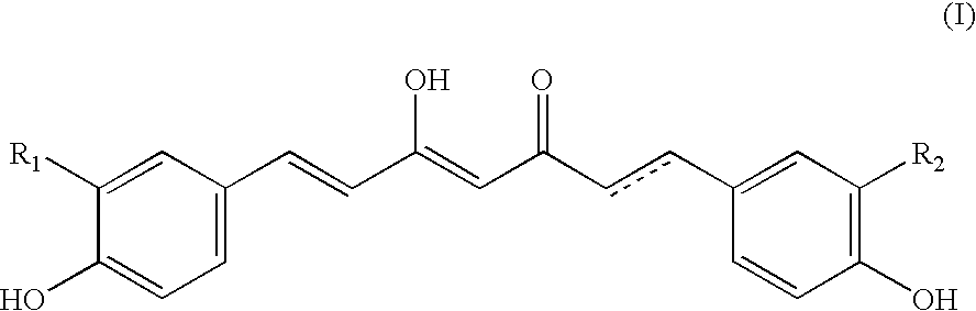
C1=C(C=CC(=CC(ccC2=CC([R2])=C(O)C=C2)=O)O)C=C([R1])C(O)=C1
